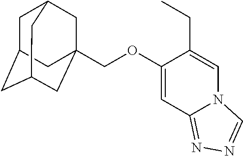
C1C2CC3CC(COC4=CC5=NN=CN5C=C4CC)(CC1C3)C2
